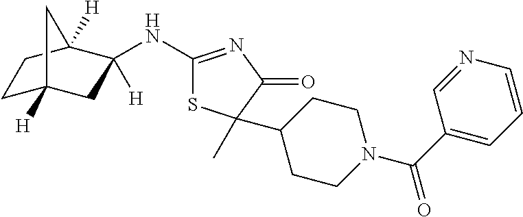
C1(NC2([H])CC3([H])CCC2([H])C3)=NC(=O)C(C)(C2CCN(C(C3=CC=CN=C3)=O)CC2)S1
